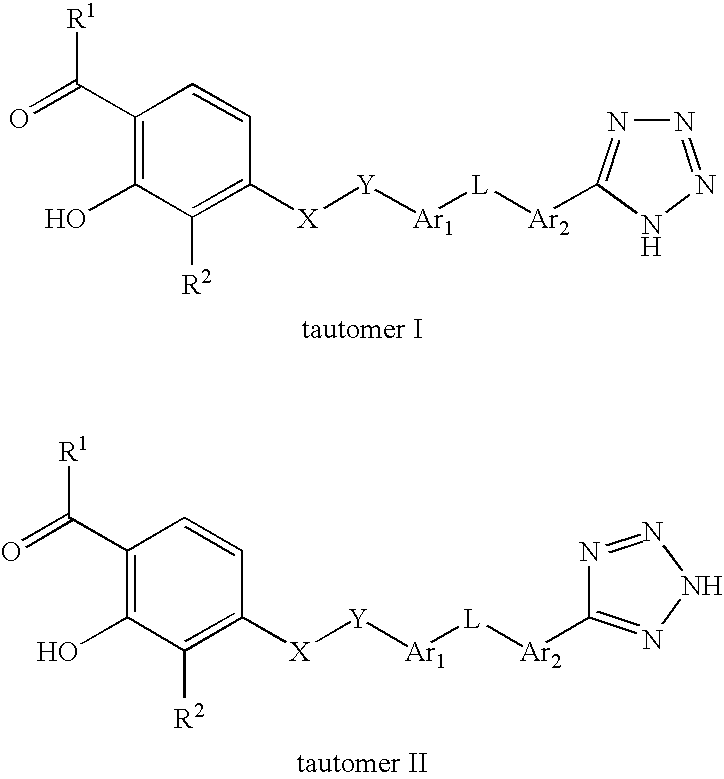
C1(C(=O)[R1])=C(O)C([R2])=C([X][Y][Ar1][L][Ar2]C2=NN=NN2)C=C1.C1(C(=O)[R1])=C(O)C([R2])=C([X][Y][Ar1][L][Ar2]C2=NNN=N2)C=C1
